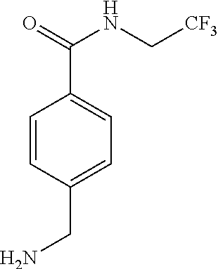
C1=CC(CN)=CC=C1C(NC[CF3])=O
